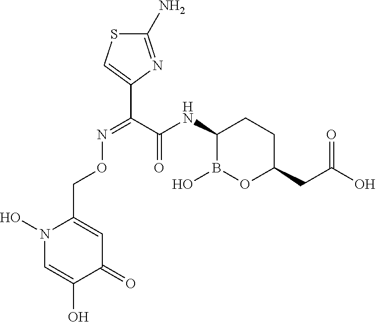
C(ON=C(C(NC1B(O)OC(CC(O)=O)CC1)=O)C1=CSC(N)=N1)C1=CC(=O)C(O)=CN1O
